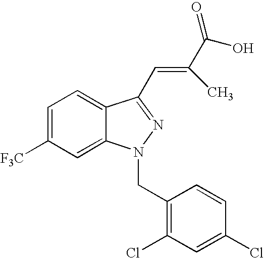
C1=C([F3C])C=C2C(=C1)C(C=C(C)C(O)=O)=NN2CC1=C(Cl)C=C(Cl)C=C1
